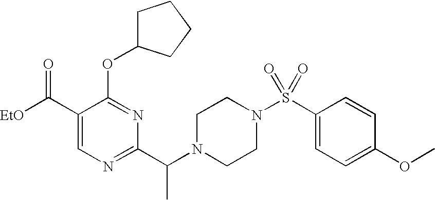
C1(C([EtO])=O)=CN=C(C(C)N2CCN(S(=O)(C3=CC=C(OC)C=C3)=O)CC2)N=C1OC1CCCC1
